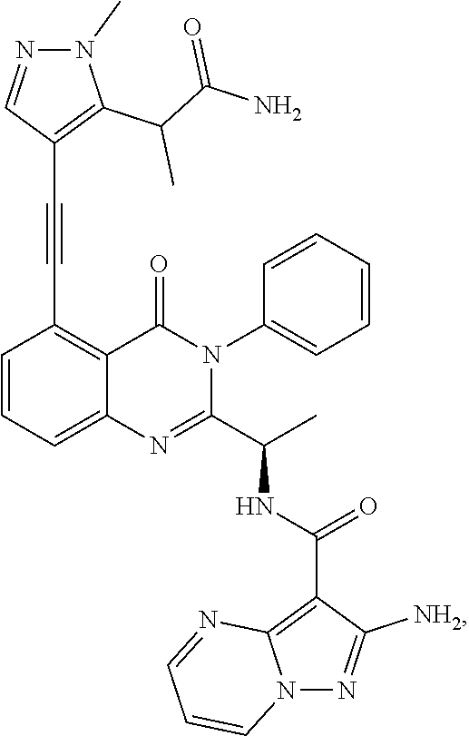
C1=CC=C2C(=C1C#CC1=C(C(C(N)=O)C)N(C)N=C1)C(=O)N(C1=CC=CC=C1)C(C(C)NC(=O)C1=C3N(N=C1[NH2])C=CC=N3)=N2
